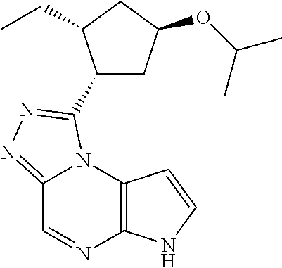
C12=NN=C(C3CC(OC(C)C)CC3CC)N1C1=C(N=C2)NC=C1
